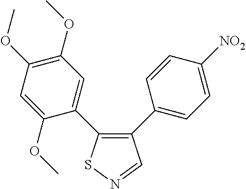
C1=C(OC)C(C2=C(C3=CC=C([NO2])C=C3)C=NS2)=CC(OC)=C1OC
